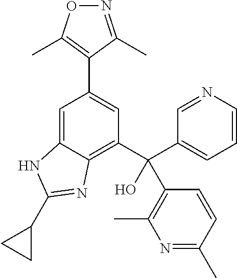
C1=C2C(=C(C(O)(C3=CC=CN=C3)C3=C(C)N=C(C)C=C3)C=C1C1=C(C)ON=C1C)N=C(C1CC1)N2
